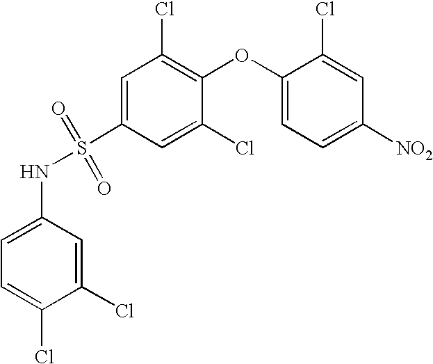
C1=C(S(NC2=CC=C(Cl)C(Cl)=C2)(=O)=O)C=C(Cl)C(OC2=CC=C([NO2])C=C2Cl)=C1Cl
